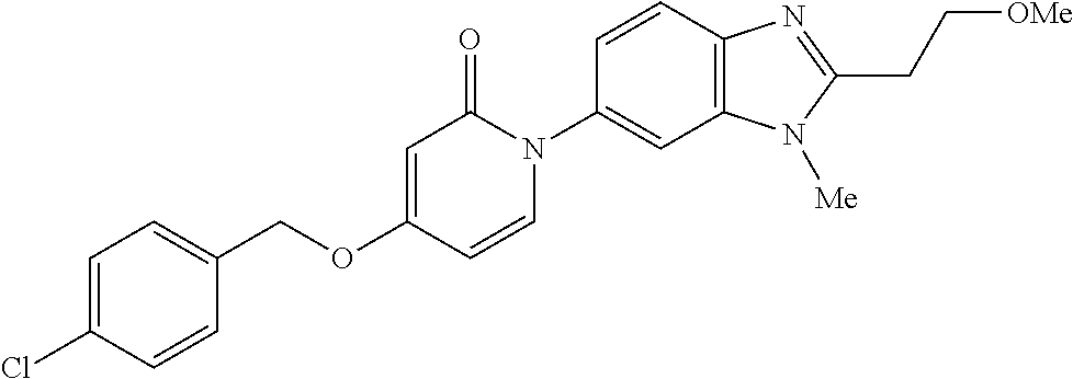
C1(COC2=CC(=O)N(C3=CC4=C(C=C3)N=C(CC[OMe])N4[Me])C=C2)=CC=C(Cl)C=C1
